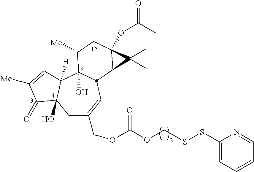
C1C(COC(=O)OCSSC2=CC=CC=N2)=CC2C(O)(C3([H])C1(O)C(=O)C([Me])=C3)C([Me])CC1(OC(C)=O)C2C1(C)C
